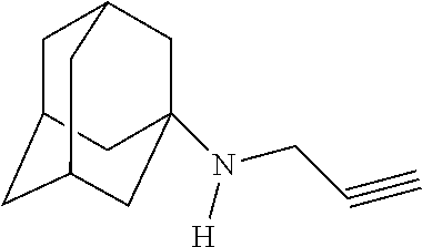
C1C2CC3CC(N(CC#C)[H])(CC1C3)C2
